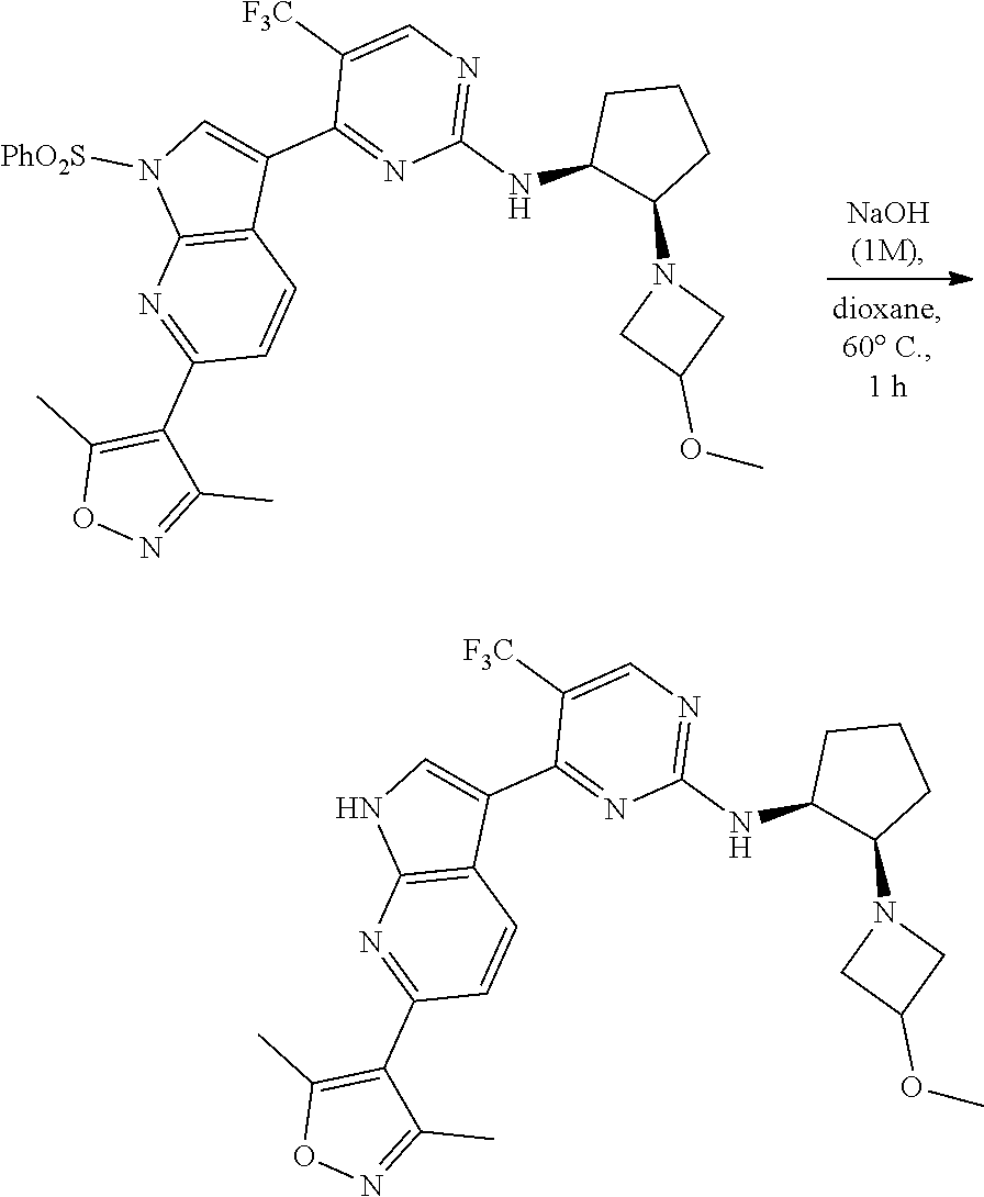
C1(NC2C(N3CC(OC)C3)CCC2)=NC=C([F3C])C(C2=CN([PhO2S])C3=C2C=CC(C2=C(C)ON=C2C)=N3)=N1.C1(NC2C(N3CC(OC)C3)CCC2)=NC=C([F3C])C(C2=CNC3=C2C=CC(C2=C(C)ON=C2C)=N3)=N1
